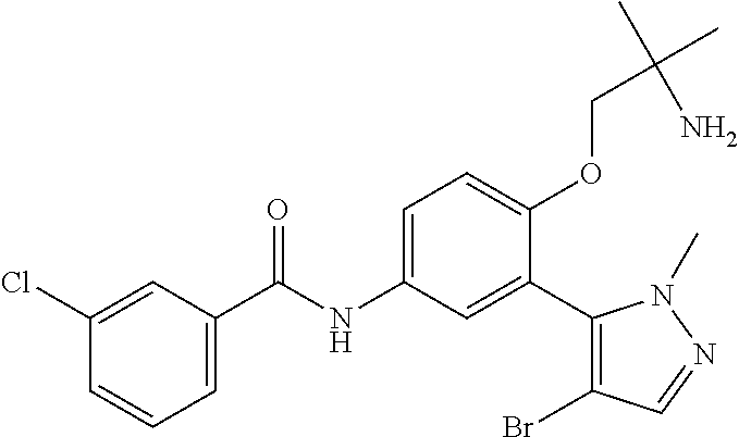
C1(Cl)=CC(C(=O)NC2=CC=C(OCC(C)(C)N)C(C3=C(Br)C=NN3C)=C2)=CC=C1
